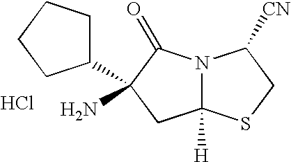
Cl.C12([H])N(C(=O)C(N)(C3CCCC3)C1)C([CN])CS2
